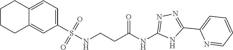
C(C(NC1=NN=C(C2=CC=CC=N2)N1)=O)CNS(C1=CC=C2C(=C1)CCCC2)(=O)=O
